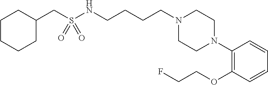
C1CCCC(CS(NCCCCN2CCN(C3=C(OCCF)C=CC=C3)CC2)(=O)=O)C1
